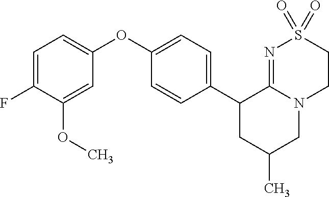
C1(C2=CC=C(OC3=CC=C(F)C(OC)=C3)C=C2)CC(C)CN2C1=NS(=O)(=O)CC2
